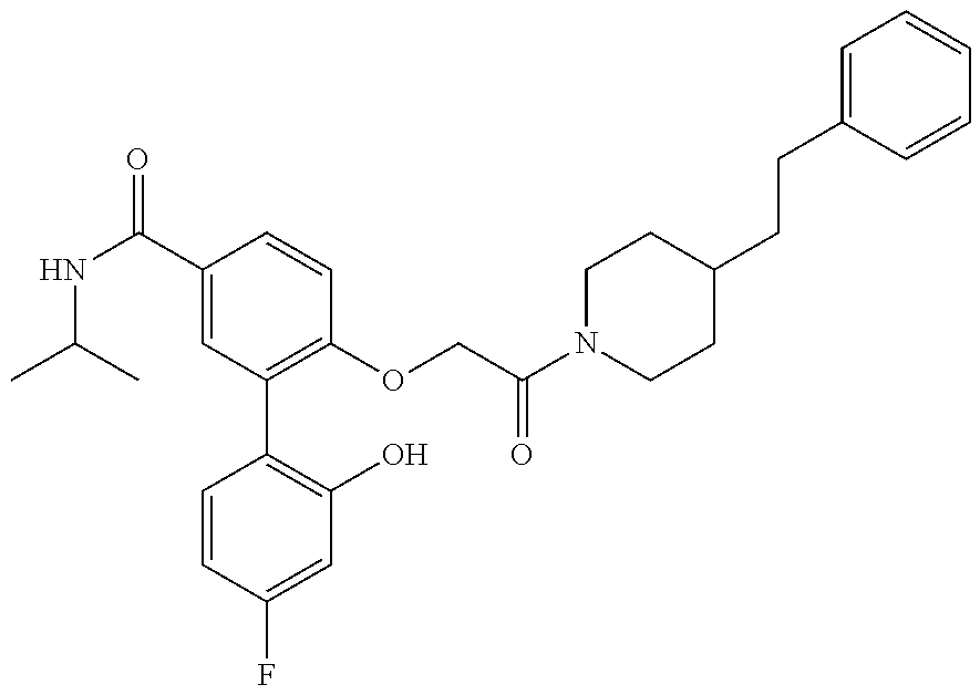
C1=CC(F)=CC(O)=C1C1=C(OCC(N2CCC(CCC3=CC=CC=C3)CC2)=O)C=CC(C(NC(C)C)=O)=C1
